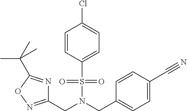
C1=CC(S(N(CC2=CC=C(C#N)C=C2)CC2=NOC(C(C)(C)C)=N2)(=O)=O)=CC=C1Cl
